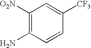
C1([O2N])=C(N)C=CC([CF3])=C1
